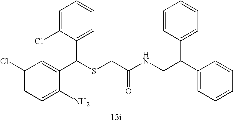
C1=C(N)C(C(SCC(=O)NCC(C2=CC=CC=C2)C2=CC=CC=C2)C2=CC=CC=C2Cl)=CC(Cl)=C1
